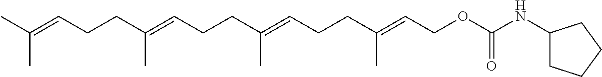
CC(=CCCC(=CCCC(=CCCC(=CCOC(NC1CCCC1)=O)C)C)C)C
